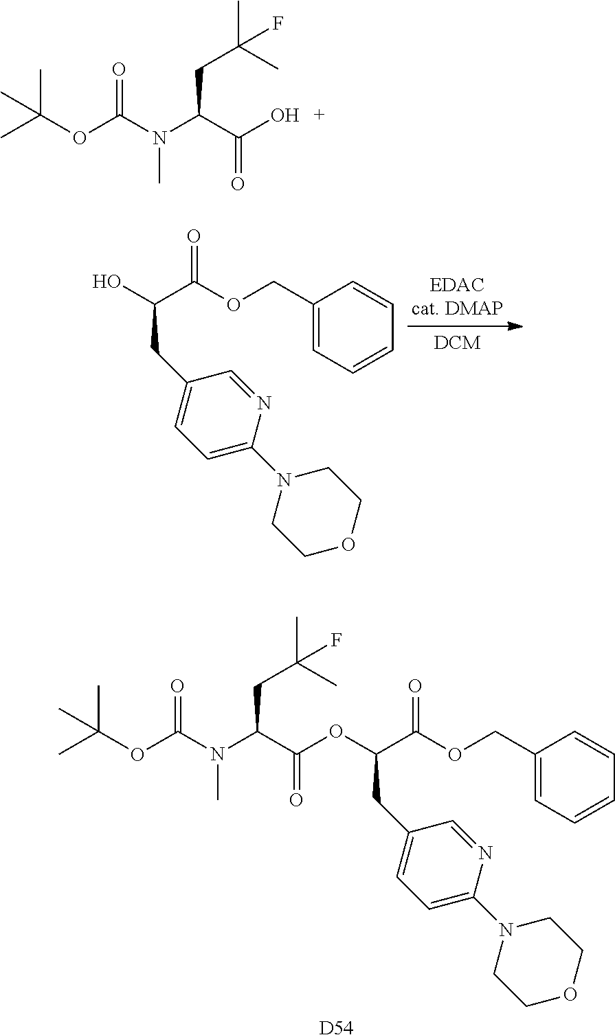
CC(OC(N(C(C(O)=O)CC(C)(C)F)C)=O)(C)C.C(CC1=CC=C(N2CCOCC2)N=C1)(O)C(OCC1=CC=CC=C1)=O.[D54].CC(OC(N(C(C(OC(C(OCC1=CC=CC=C1)=O)CC1=CC=C(N2CCOCC2)N=C1)=O)CC(C)(C)F)C)=O)(C)C
